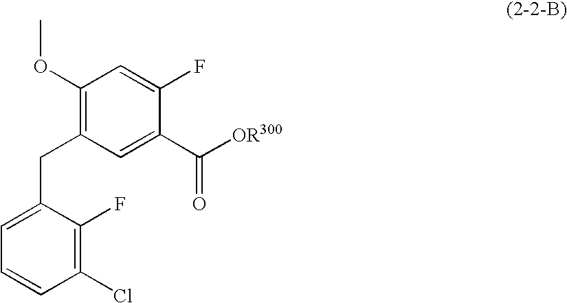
C1(OC)=C(CC2=CC=CC(Cl)=C2F)C=C(C(=O)[OR300])C(F)=C1
